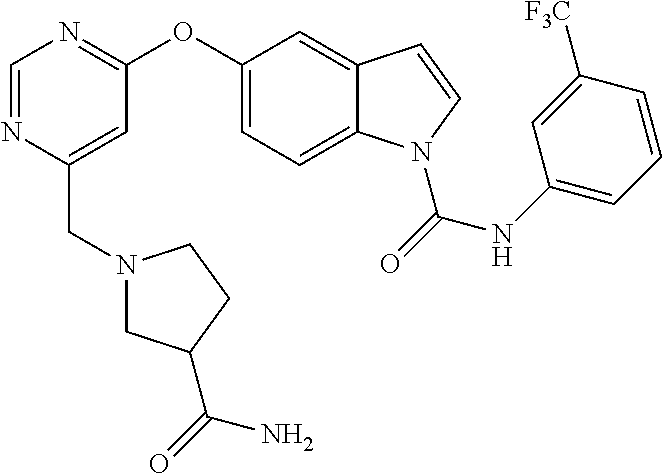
C1(OC2=NC=NC(CN3CC(C(N)=O)CC3)=C2)=CC=C2C(=C1)C=CN2C(=O)NC1=CC=CC([F3C])=C1
